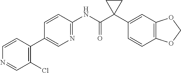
C1=CC(NC(C2(C3=CC4=C(C=C3)OCO4)CC2)=O)=NC=C1C1=C(Cl)C=NC=C1
